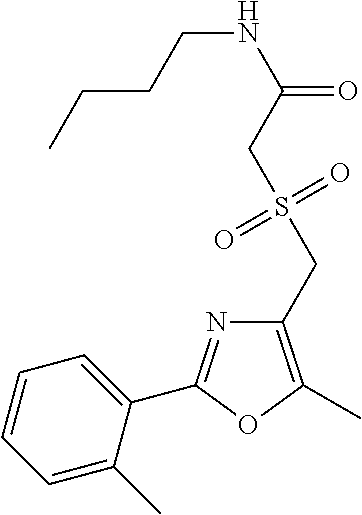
C1=CC=C(C)C(C2=NC(CS(CC(NCCCC)=O)(=O)=O)=C(C)O2)=C1
